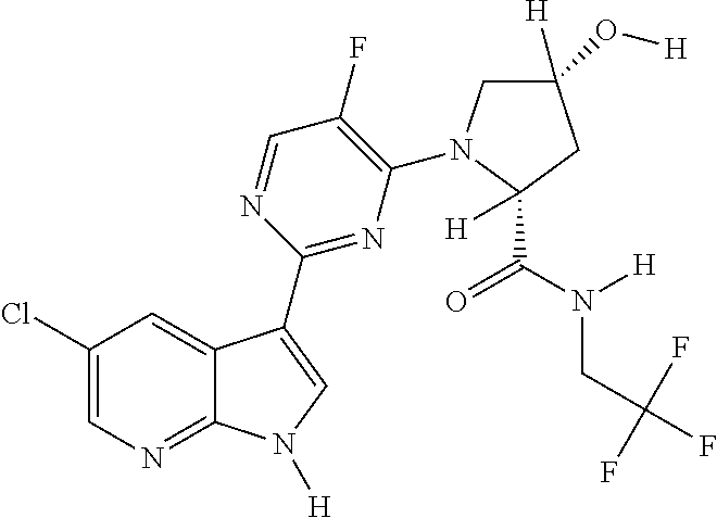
C1(F)=C(N2CC(O[H])([H])CC2(C(N(CC(F)(F)F)[H])=O)[H])N=C(C2=CN([H])C3=NC=C(Cl)C=C32)N=C1
